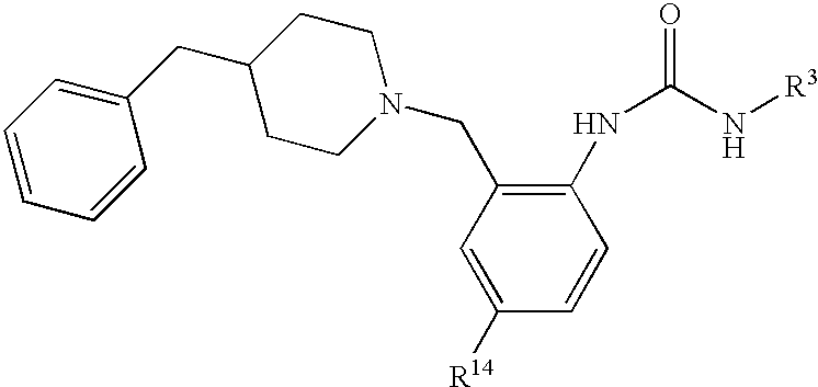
C1=C([R14])C=CC(NC(=O)N[R3])=C1CN1CCC(CC2=CC=CC=C2)CC1
